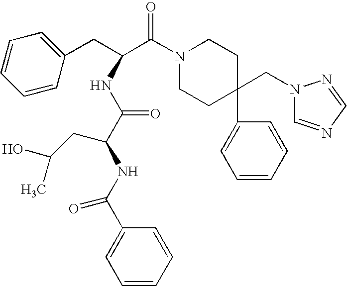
C1=CC(CC(C(N2CCC(CN3C=NC=N3)(C3=CC=CC=C3)CC2)=O)NC(=O)C(NC(=O)C2=CC=CC=C2)CC(O)C)=CC=C1
